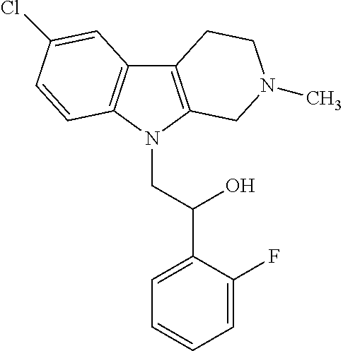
C12=C(N(CC(C3=CC=CC=C3F)O)C3=C1C=C(Cl)C=C3)CN(C)CC2
